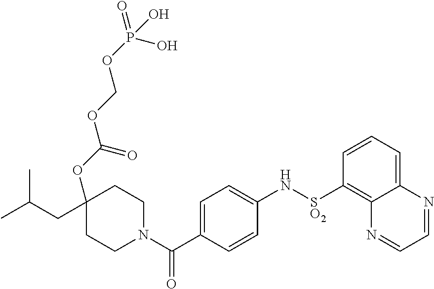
N1(C(C2=CC=C(N[SO2]C3=C4C(=CC=C3)N=CC=N4)C=C2)=O)CCC(OC(OCOP(=O)(O)O)=O)(CC(C)C)CC1
